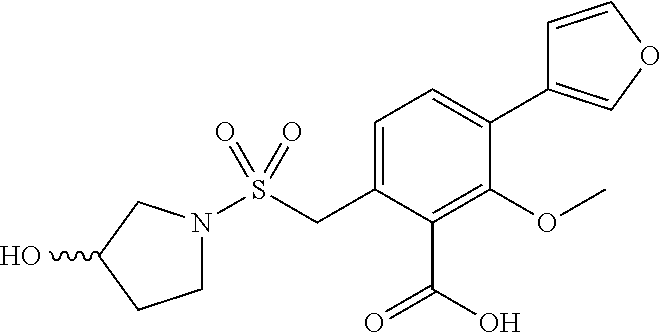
C1N(S(CC2=CC=C(C3=COC=C3)C(OC)=C2C(O)=O)(=O)=O)CC(O)C1
